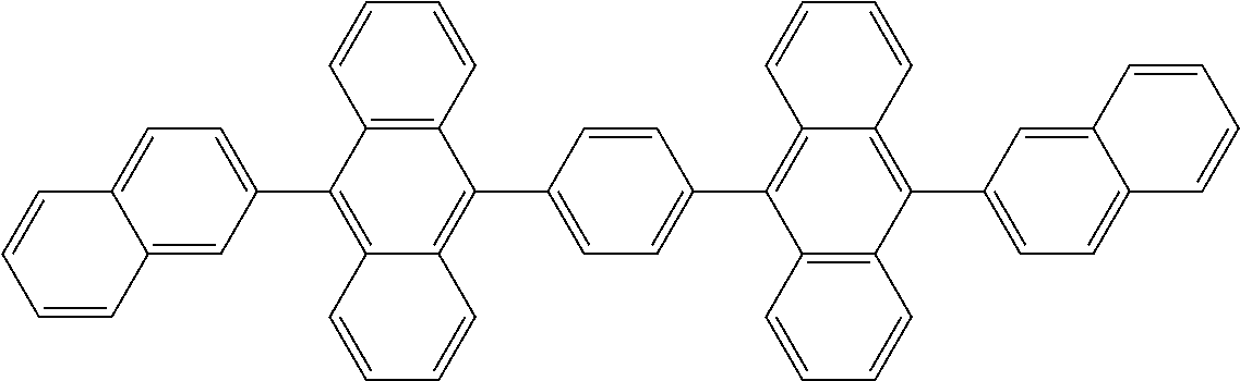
C12=C(C=CC=C1)C(C1=CC=C(C3=C4C(=C(C5=CC=C6C(=C5)C=CC=C6)C5=C3C=CC=C5)C=CC=C4)C=C1)=C1C(=C2C2=CC=C3C(=C2)C=CC=C3)C=CC=C1
